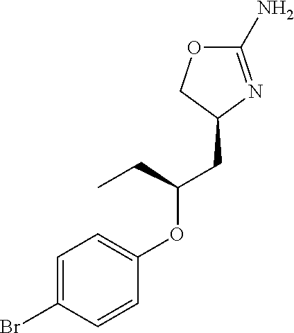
C1(N)=NC(CC(OC2=CC=C(Br)C=C2)CC)CO1
